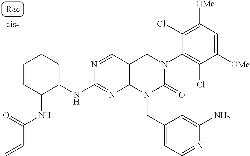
C1(NC(=O)C=C)C(NC2=NC3=C(C=N2)CN(C2=C(Cl)C([OMe])=CC([OMe])=C2Cl)C(=O)N3CC2=CC=NC(N)=C2)CCCC1
